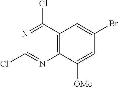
C12=C(C([OMe])=CC(Br)=C1)N=C(Cl)N=C2Cl
